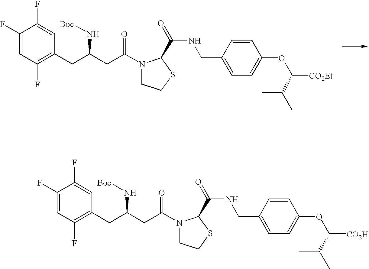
C1(F)=CC(F)=C(CC(CC(N2CCSC2C(=O)NCC2=CC=C(OC([CO2Et])C(C)C)C=C2)=O)N[Boc])C=C1F.C1(F)=CC(F)=C(CC(CC(N2CCSC2C(=O)NCC2=CC=C(OC([CO2H])C(C)C)C=C2)=O)N[Boc])C=C1F
